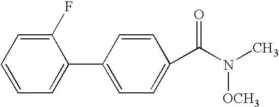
C1(F)=CC=CC=C1C1=CC=C(C(N(C)[OCH3])=O)C=C1
